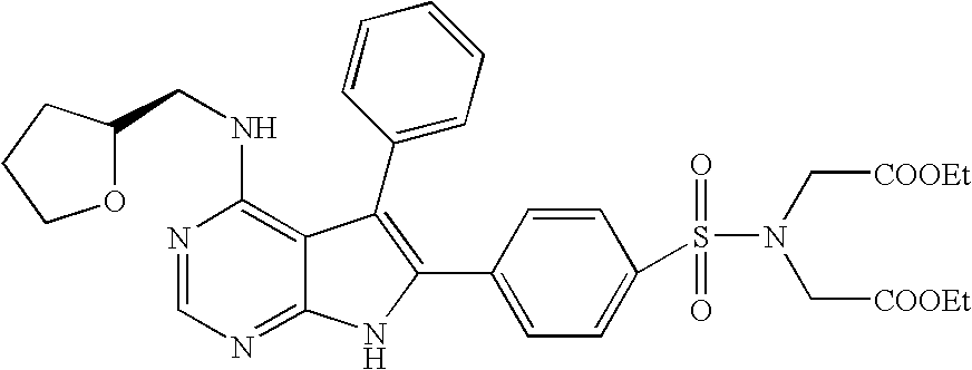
N1=CN=C2C(=C1NCC1OCCC1)C(C1=CC=CC=C1)=C(C1=CC=C(S(=O)(=O)N(C[COOEt])C[COOEt])C=C1)N2
